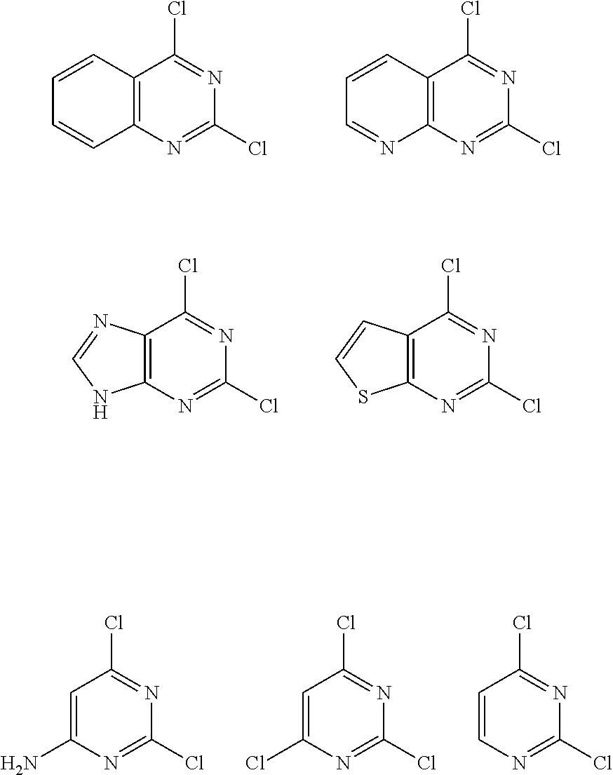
C12=C(N=C(Cl)N=C1Cl)C=CC=C2.C12=C(N=C(Cl)N=C1Cl)N=CC=C2.C12=C(N=C(Cl)N=C1Cl)NC=N2.C12=C(N=C(Cl)N=C1Cl)SC=C2.C1=C(N)N=C(Cl)N=C1Cl.C1=C(Cl)N=C(Cl)N=C1Cl.C1=CN=C(Cl)N=C1Cl
